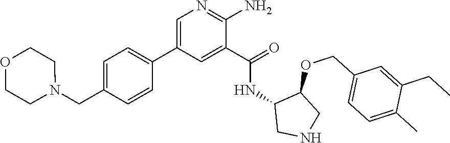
C1=C(C2=CC=C(CN3CCOCC3)C=C2)C=C(C(=O)NC2CNCC2OCC2=CC=C(C)C(CC)=C2)C(N)=N1
